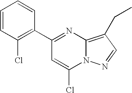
C1=CC(Cl)=C(C2=NC3=C(CC)C=NN3C(Cl)=C2)C=C1
